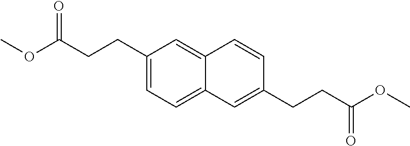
C1(CCC(OC)=O)=CC=C2C(=C1)C=CC(CCC(OC)=O)=C2
